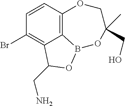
C1=CC2=C3C(=C1Br)C(CN)OB3OC(CO)(C)CO2
